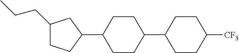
C1(CCC)CCC(C2CCC(C3CCC([CF3])CC3)CC2)C1
